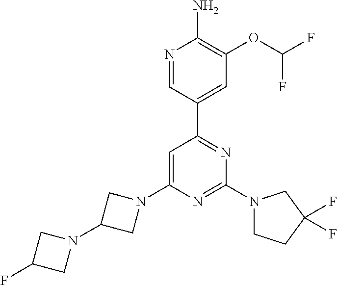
N1=CC(C2=NC(N3CCC(F)(F)C3)=NC(N3CC(N4CC(F)C4)C3)=C2)=CC(OC(F)F)=C1N
